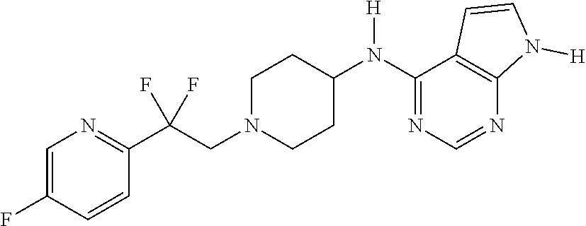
C1=C(F)C=CC(C(CN2CCC(N(C3=NC=NC4=C3C=CN4[H])[H])CC2)(F)F)=N1
